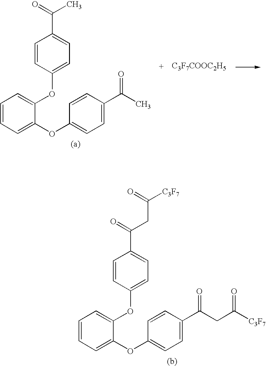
C1=CC=C(OC2=CC=C(C(CC(=O)[C3F7])=O)C=C2)C(OC2=CC=C(C(CC(=O)[C3F7])=O)C=C2)=C1.[C3F7COOC2H5].C1=CC=C(OC2=CC=C(C(C)=O)C=C2)C(OC2=CC=C(C(C)=O)C=C2)=C1
